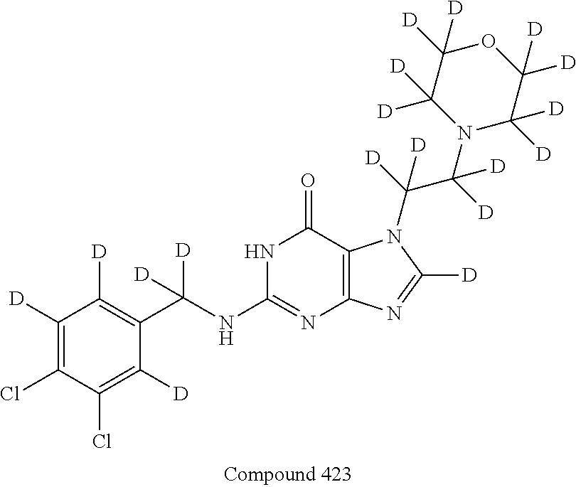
C1([D])=C(Cl)C(Cl)=C([D])C([D])=C1C(NC1=NC2=C(C(=O)N1)N(C(C(N1C([D])([D])C([D])([D])OC([D])([D])C1([D])[D])([D])[D])([D])[D])C([D])=N2)([D])[D]
